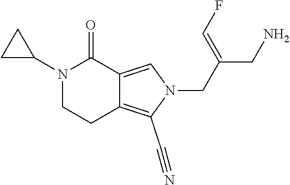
C1(N2C(=O)C3=CN(CC(CN)=CF)C(C#N)=C3CC2)CC1
